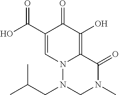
O=C1N(C)CN(CC(C)C)N2C1=C(O)C(=O)C(C(O)=O)=C2
